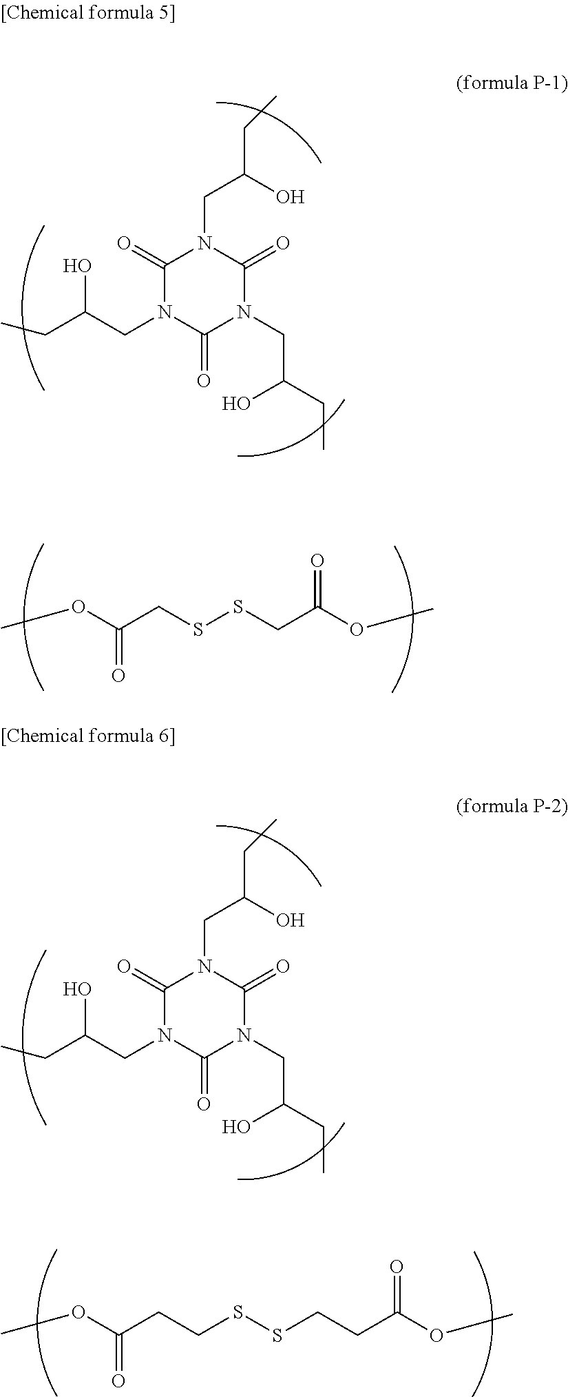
C1(=O)N(CC(CC)O)C(=O)N(CC(CC)O)C(=O)N1CC(CC)O.COC(CSSCC(OC)=O)=O.C1(=O)N(CC(CC)O)C(=O)N(CC(CC)O)C(=O)N1CC(CC)O.COC(CCSSCCC(OC)=O)=O
